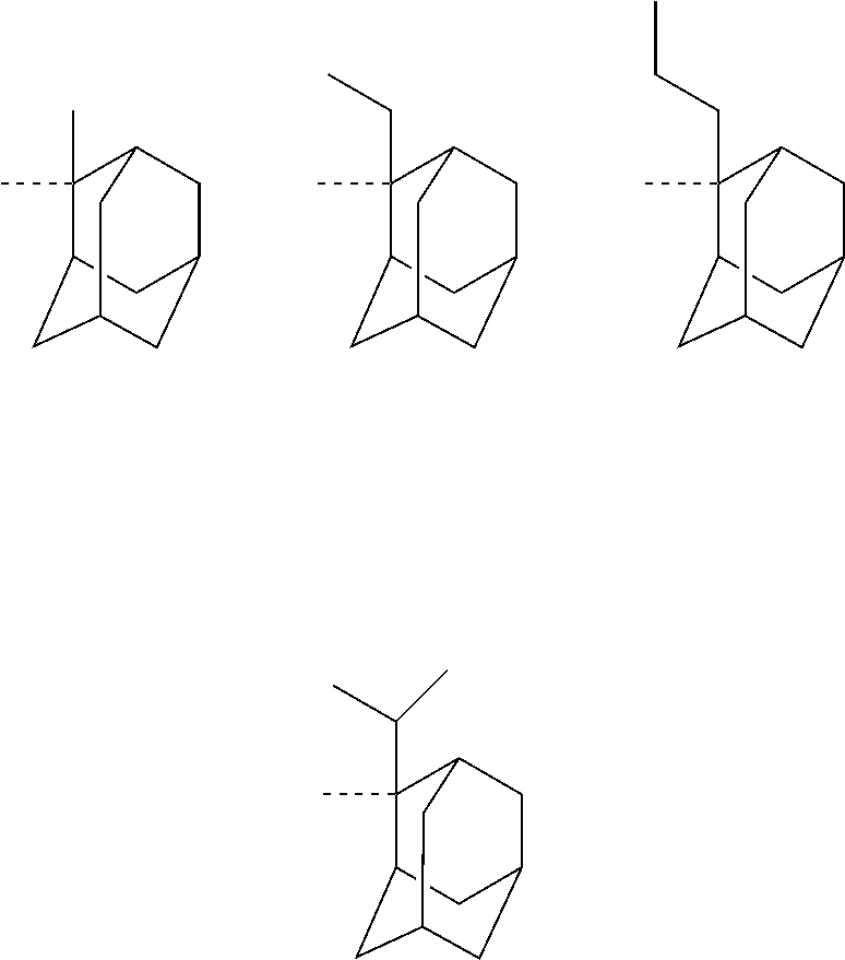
C1(C)(C)C2CC3CC(CC1C3)C2.C1(CC)(C)C2CC3CC(CC1C3)C2.C1(CCC)(C)C2CC3CC(CC1C3)C2.C1(C(C)C)(C)C2CC3CC(CC1C3)C2
